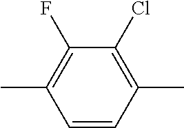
C1(F)=C(C)C=CC(C)=C1Cl
